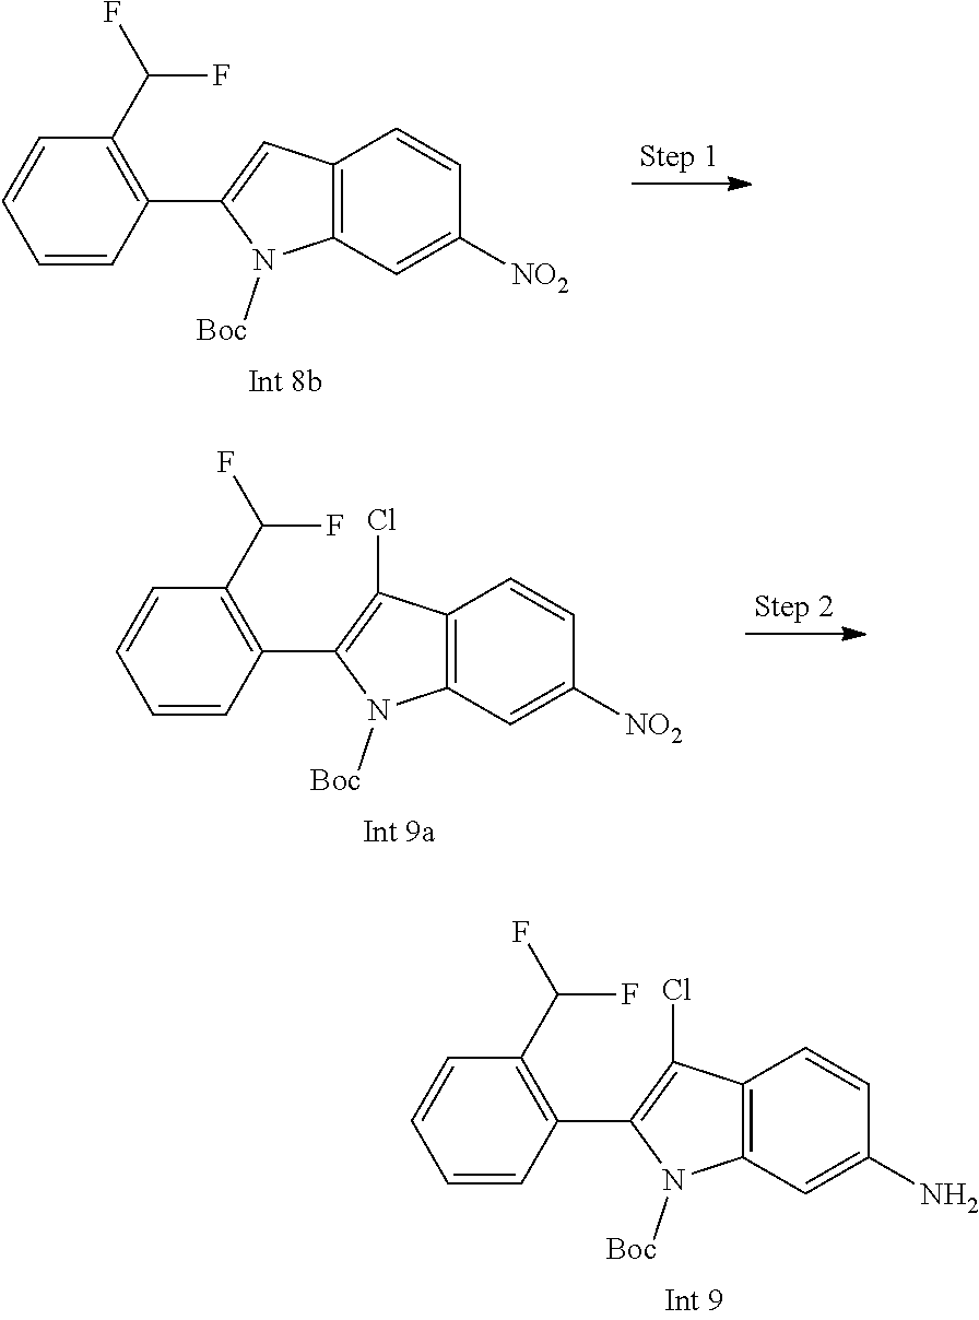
C12=C(C=C([NO2])C=C1)N([Boc])C(C1=C(C(F)F)C=CC=C1)=C2.C12=C(C=C(N)C=C1)N([Boc])C(C1=C(C(F)F)C=CC=C1)=C2Cl.C12=C(C=C([NO2])C=C1)N([Boc])C(C1=C(C(F)F)C=CC=C1)=C2Cl
